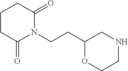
C1CCC(=O)N(CCC2OCCNC2)C1=O
